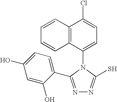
N1=C(C2=CC=C(O)C=C2O)N(C2=CC=C(Cl)C3=C2C=CC=C3)C(S)=N1
